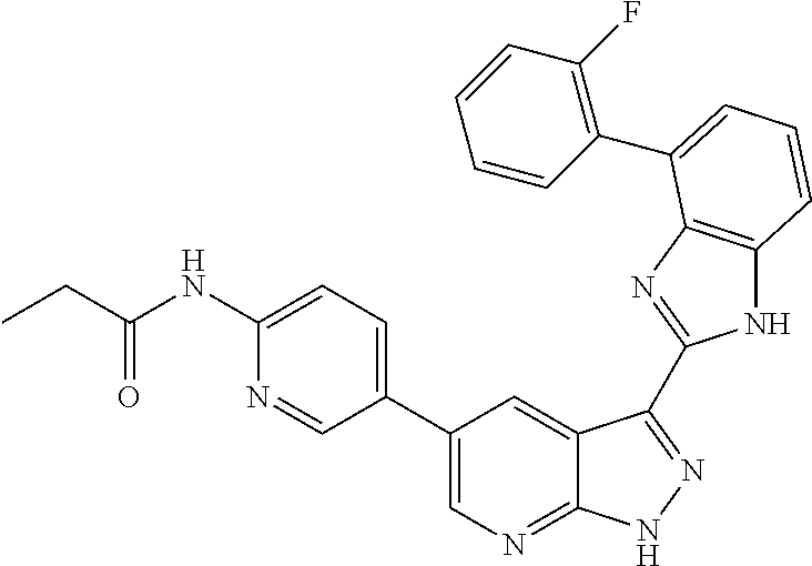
C1(C2=CN=C3C(=C2)C(C2=NC4=C(N2)C=CC=C4C2=C(F)C=CC=C2)=NN3)=CC=C(NC(CC)=O)N=C1
